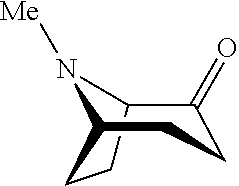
C1(=O)CCC2CCC1N2[Me]
